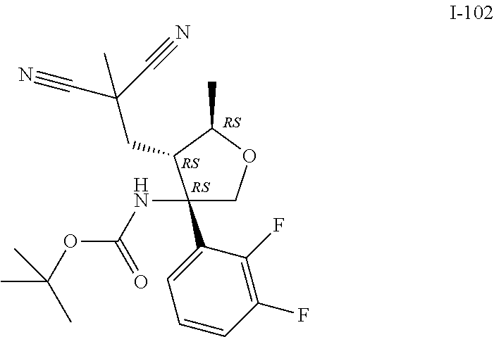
C1(C2=CC=CC(F)=C2F)(NC(OC(C)(C)C)=O)COC(C)C1CC(C#N)(C#N)C
